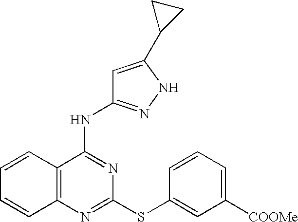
C1=CC2=C(C=C1)N=C(SC1=CC([COOMe])=CC=C1)N=C2NC1=NNC(C2CC2)=C1
